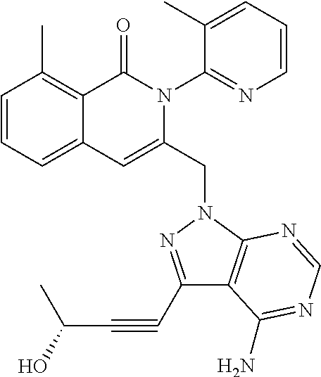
C1=CC=C2C(=C1C)C(=O)N(C1=NC=CC=C1C)C(CN1C3=C(C(C#CC(O)C)=N1)C(N)=NC=N3)=C2
